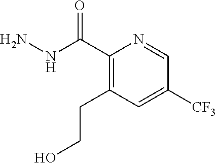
C1(C(NN)=O)=C(CCO)C=C([CF3])C=N1
